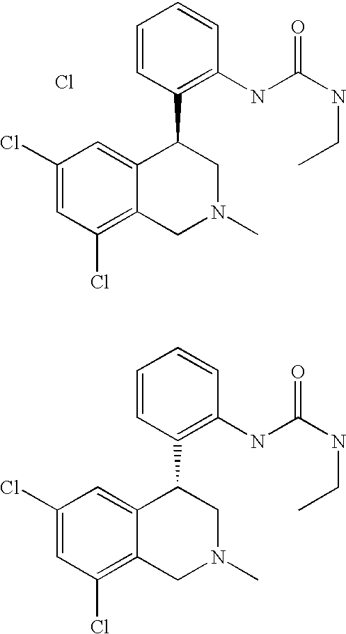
C1(Cl)=CC(Cl)=C2C(=C1)C(C1=C(NC(NCC)=O)C=CC=C1)CN(C)C2.C1(Cl)=CC(Cl)=C2C(=C1)C(C1=C(NC(NCC)=O)C=CC=C1)CN(C)C2.Cl
